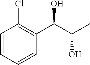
C1=CC(Cl)=C(C(C(C)O)O)C=C1
